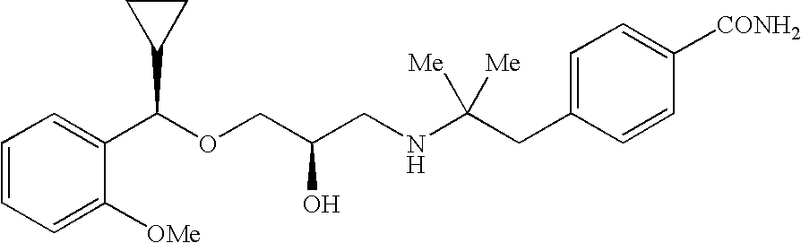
C1=CC=C([OMe])C(C(OCC(CNC(CC2=CC=C([CONH2])C=C2)([Me])[Me])O)C2CC2)=C1
